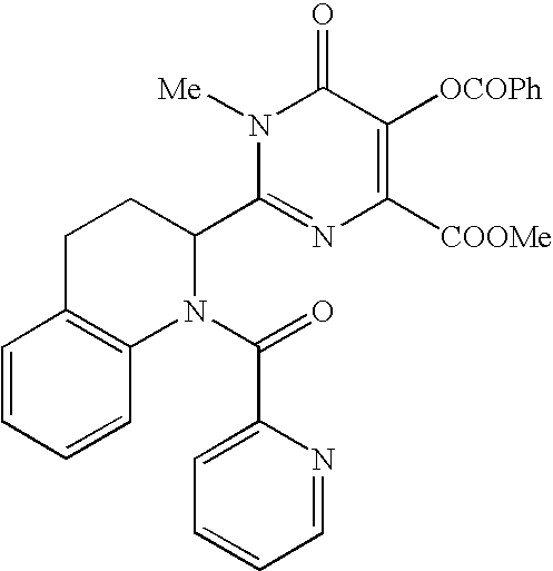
C1=CC=CC2=C1CCC(C1=NC([COOMe])=C([OCOPh])C(=O)N1[Me])N2C(=O)C1=CC=CC=N1
